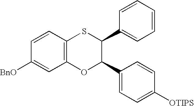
C1=CC2=C(C=C1[BnO])OC(C1=CC=C([OTIPS])C=C1)C(C1=CC=CC=C1)S2
